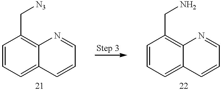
C1=CC=C2C(=C1C[N3])N=CC=C2.C1=CC=C2C(=C1CN)N=CC=C2
